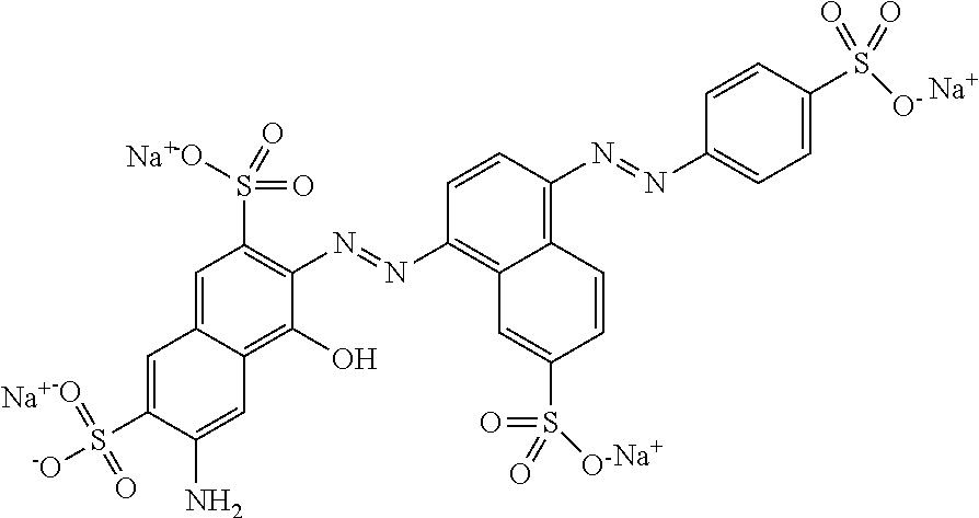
C1=C(S(=[-O])(=O)[-O])C(N)=CC2=C(O)C(N=NC3=C4C(=C(N=NC5=CC=C(S(=O)(=O)[O-])C=C5)C=C3)C=CC(S(=O)(=O)[O-])=C4)=C(S(=O)([-O])=O)C=C12.[Na].[Na].[Na].[Na]
